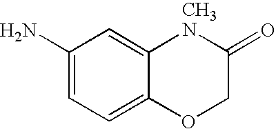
NC1=CC=C2C(=C1)[CH3N]C(=O)CO2
